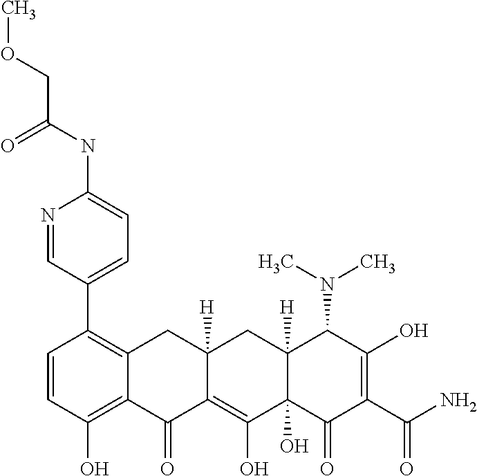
C1=CC(O)=C2C(=C1C1=CC=C(NC(=O)COC)N=C1)CC1([H])C(=C(O)C3(O)C([H])(C1)C(N(C)C)C(O)=C(C(N)=O)C3=O)C2=O
